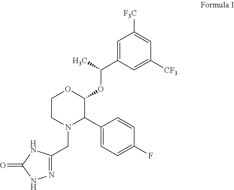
C(N1C(C2=CC=C(F)C=C2)C(OC(C2=CC([F3C])=CC([CF3])=C2)C)OCC1)C1=NNC(=O)N1
